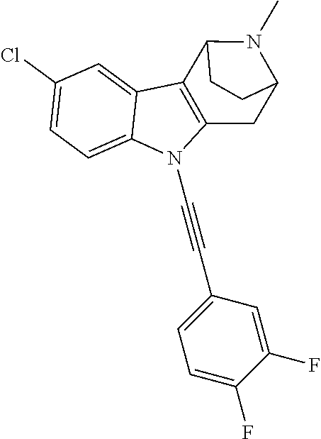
C1(Cl)=CC=C2C(=C1)C1=C(N2C#CC2=CC=C(F)C(F)=C2)CC2N(C)C1CC2
